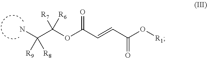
C(C(OC(C=CC(O[R1])=O)=O)([R7])[R6])(N)([R9])[R8]
